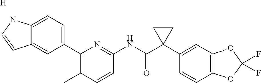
C1(C2=CC=C3C(=C2)C=CN3)=C(C)C=CC(NC(C2(C3=CC4=C(C=C3)OC(F)(F)O4)CC2)=O)=N1.[H]
